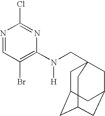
N1=CC(Br)=C(N(CC23CC4CC(CC(C2)C4)C3)[H])N=C1Cl
